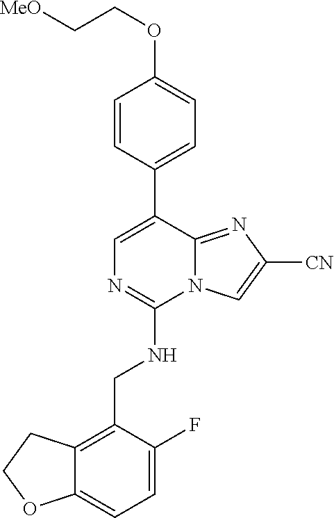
C12=CC=C(F)C(CNC3=NC=C(C4=CC=C(OCC[MeO])C=C4)C4=NC([CN])=CN34)=C1CCO2
